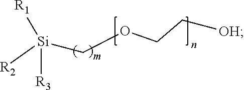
[R2][Si](COCC[OH])([R1])[R3]
